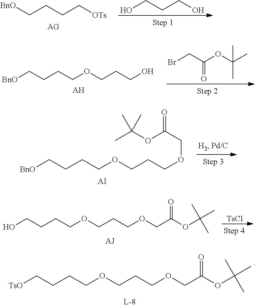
C(CCC[OTs])[BnO].OCCCO.[BnO]CCCCOCCCO.[AH].BrCC(OC(C)(C)C)=O.[BnO]CCCCOCCCOCC(=O)OC(C)(C)C.[AI].OCCCCOCCCOCC(OC(C)(C)C)=O.[TsCl].[TsO]CCCCOCCCOCC(OC(C)(C)C)=O
